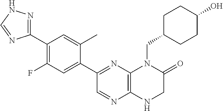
C1(C2=NNC=N2)=C(F)C=C(C2=NC3=C(N=C2)NCC(=O)N3CC2CCC(O)CC2)C(C)=C1
